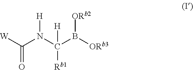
O=C([W])N(C(B([ORb3])[ORb2])([Rb1])[H])[H]
